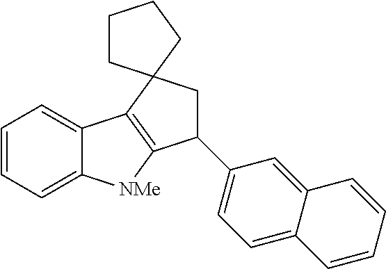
C1=CC=C2C(=C1)C1=C([NMe]2)C(C2=CC=C3C(=C2)C=CC=C3)CC12CCCC2
